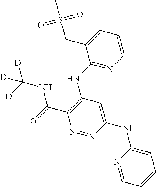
C1=CN=C(NC2=C(C(=O)NC([D])([D])[D])N=NC(NC3=CC=CC=N3)=C2)C(CS(=O)(=O)C)=C1
